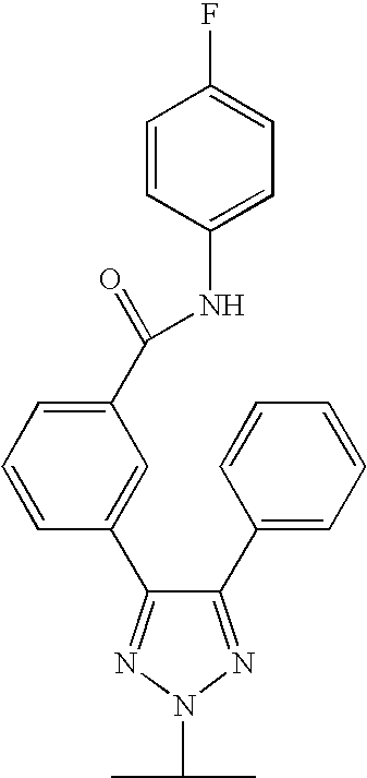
C1(C2=CC=CC=C2)=NN(C(C)C)N=C1C1=CC(C(=O)NC2=CC=C(F)C=C2)=CC=C1
